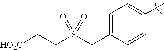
C1=C(CS(CC[HO2C])(=O)=O)C=CC(C)=C1
